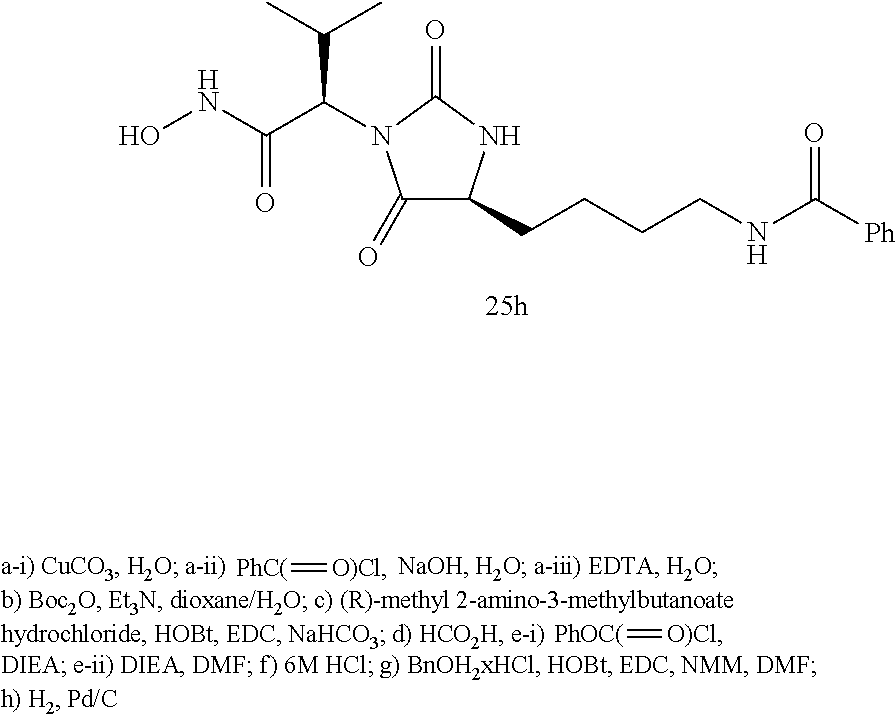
[PhC(]=[O)Cl].[PhOC(]=[O)Cl].C(CCNC([Ph])=O)CC1C(=O)N(C(C(NO)=O)C(C)C)C(=O)N1
